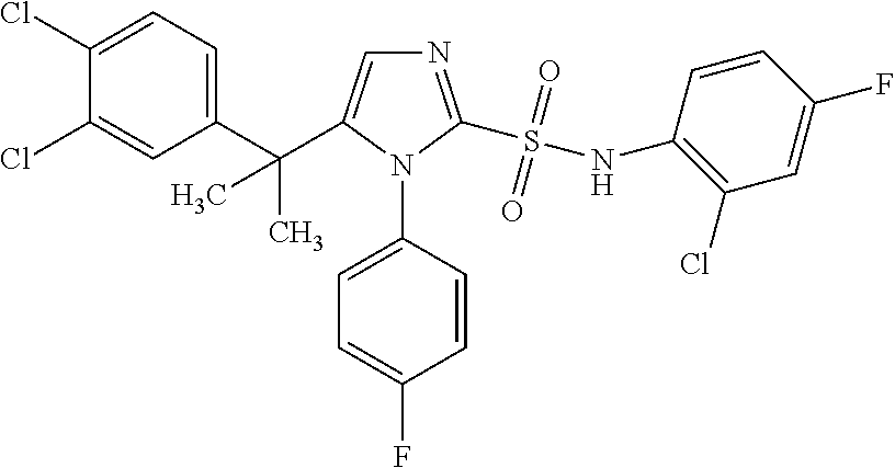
C1(C(C2=CN=C(S(NC3=C(Cl)C=C(F)C=C3)(=O)=O)N2C2=CC=C(F)C=C2)(C)C)=CC=C(Cl)C(Cl)=C1
